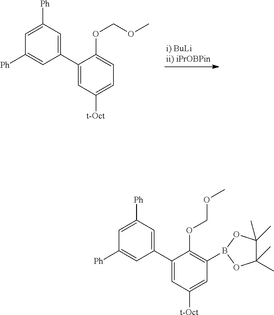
C1=C([Ph])C=C(C2=CC([t-Oct])=CC=C2OCOC)C=C1[Ph].C1=C([Ph])C=C(C2=CC([t-Oct])=CC(B3OC(C)(C)C(C)(C)O3)=C2OCOC)C=C1[Ph]
